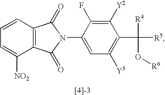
C1=C(N2C(=O)C3=C(C2=O)C([NO2])=CC=C3)C(F)=C([Y2])C(C([R5])([R4])O[R6])=C1[Y3]
